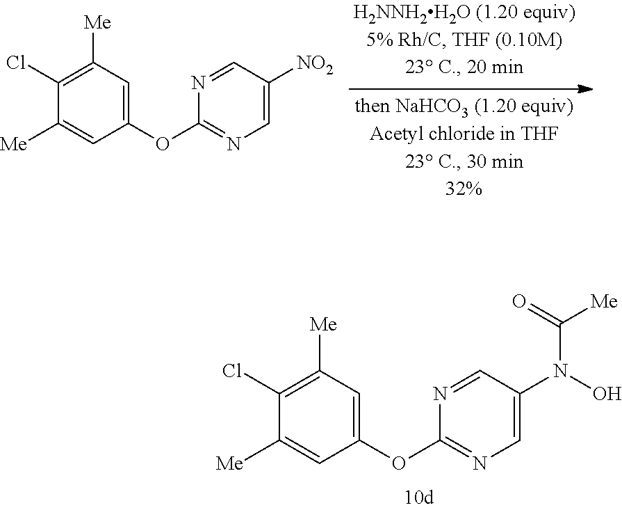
N1=CC(N(C([Me])=O)O)=CN=C1OC1=CC([Me])=C(Cl)C([Me])=C1.N1=CC([NO2])=CN=C1OC1=CC([Me])=C(Cl)C([Me])=C1
